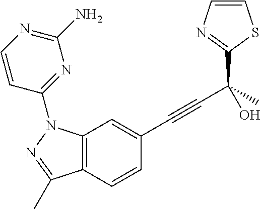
C12=C(C=C(C#CC(C3=NC=CS3)(C)O)C=C1)N(C1=NC(N)=NC=C1)N=C2C
